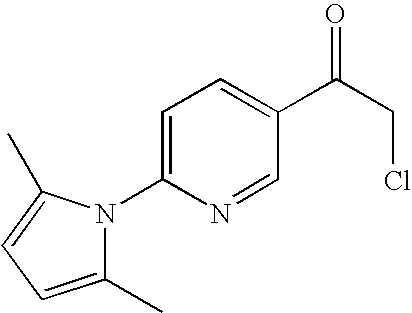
C1=C(N2C(C)=CC=C2C)N=CC(C(CCl)=O)=C1
